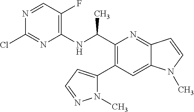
N1=CC(F)=C(NC(C2=C(C3=CC=NN3C)C=C3C(=N2)C=CN3C)C)N=C1Cl
